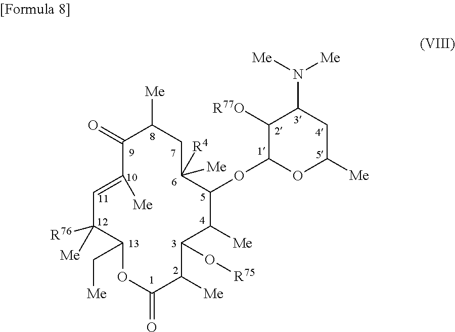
C1(=O)C([Me])=CC([R76])([Me])C(C[Me])OC(=O)C([Me])C(O[R75])C([Me])C(OC2C([R77O])C(N([Me])[Me])CC([Me])O2)C([Me])([R4])CC1[Me]
